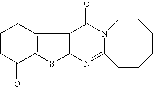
C12=C(C3=C(S1)N=C1N(C3=O)CCCCCC1)CCCC2=O
